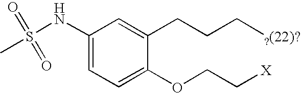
C1(NS(C)(=O)=O)=CC=C(OCC[X])C(CCC[?(22)?])=C1
